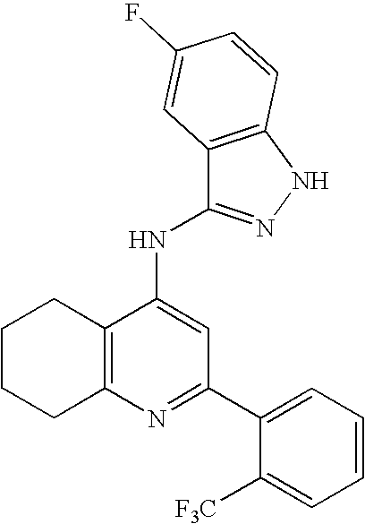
N1=C(C2=CC=CC=C2[F3C])C=C(NC2=NNC3=C2C=C(F)C=C3)C2=C1CCCC2
